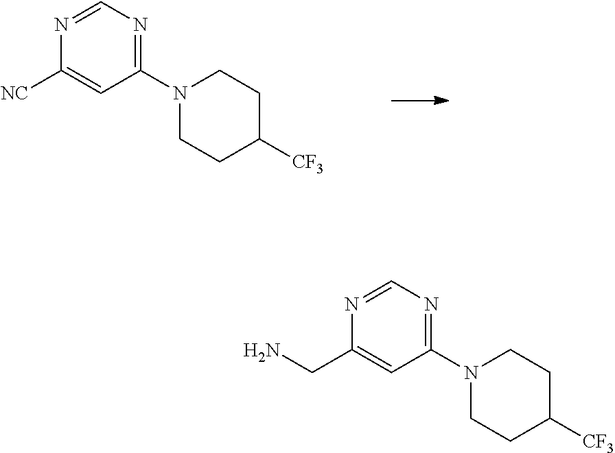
N1=CN=C(N2CCC([CF3])CC2)C=C1[NC].N1=CN=C(N2CCC([CF3])CC2)C=C1CN
